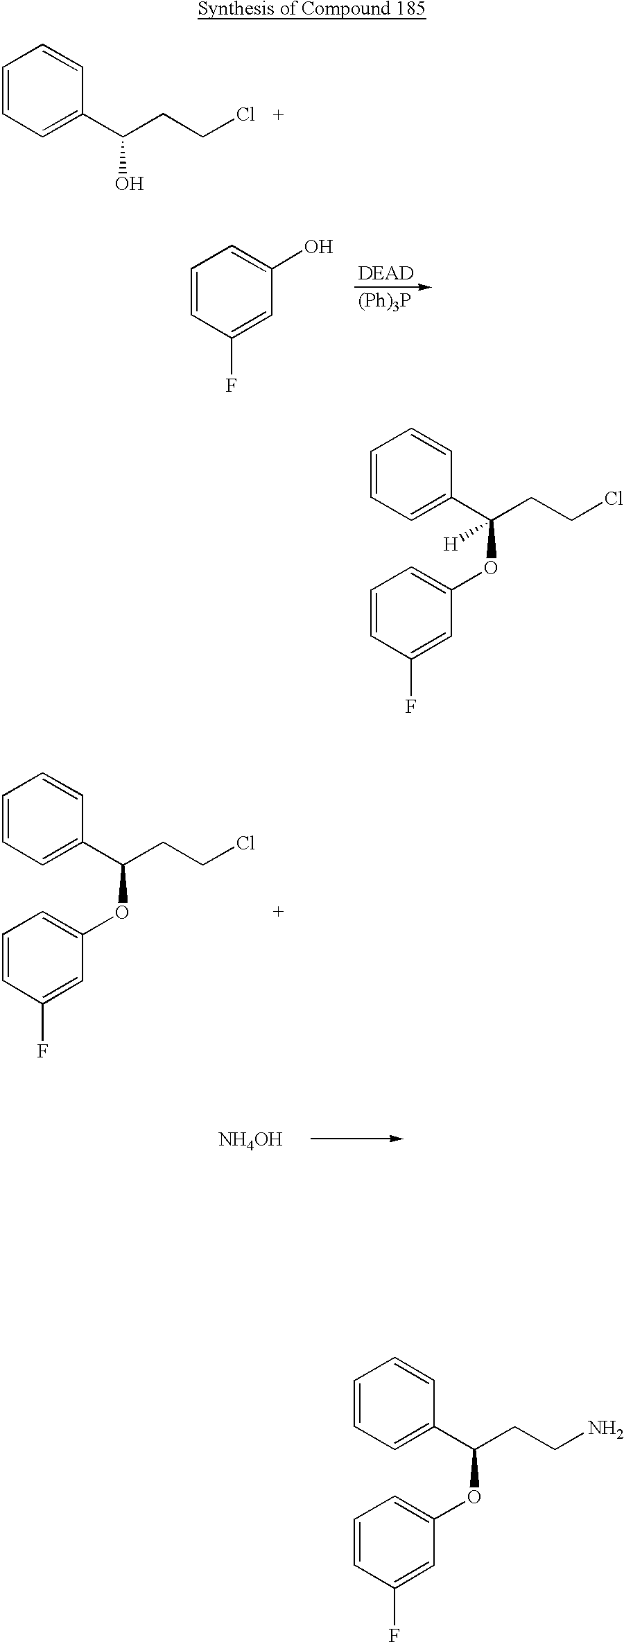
C1=CC(F)=CC(O)=C1.[(Ph)3P].C1=CC=C(C(CCCl)OC2=CC=CC(F)=C2)C=C1.[NH4OH].C1=CC=CC=C1C(CCCl)O.C1=CC=C(C(CCCl)(OC2=CC=CC(F)=C2)[H])C=C1.C1=CC=C(C(CCN)OC2=CC=CC(F)=C2)C=C1
